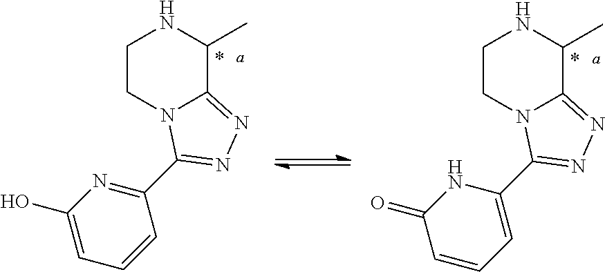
C1CN2C(=NN=C2C2=NC(O)=CC=C2)C(C)N1.C1CN2C(=NN=C2C2=CC=CC(=O)N2)C(C)N1
